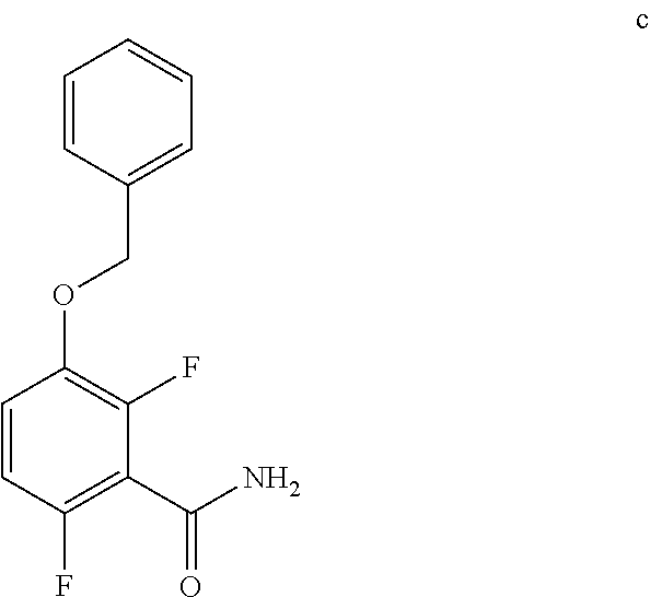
C1=CC(COC2=C(F)C(C(N)=O)=C(F)C=C2)=CC=C1
